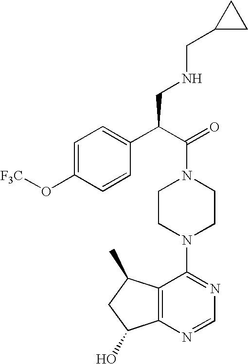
C(N1CCN(C2=NC=NC3=C2C(C)CC3O)CC1)(C(C1=CC=C(O[F3C])C=C1)CNCC1CC1)=O
